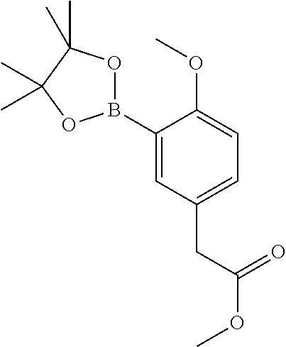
B1(C2=CC(CC(OC)=O)=CC=C2OC)OC(C)(C)C(C)(C)O1
